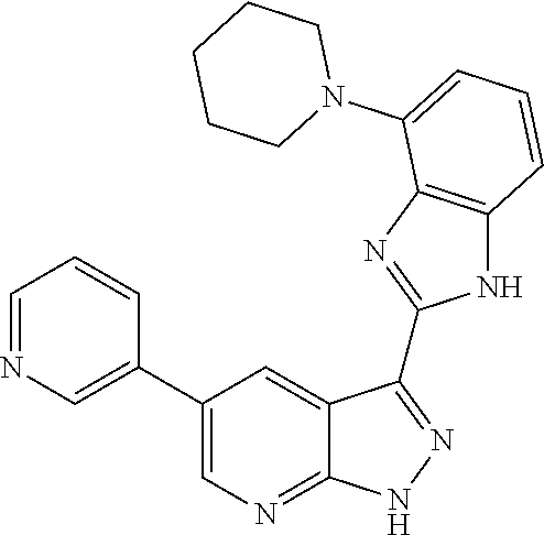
C1CCCCN1C1=CC=CC2=C1N=C(C1=NNC3=NC=C(C4=CN=CC=C4)C=C31)N2
